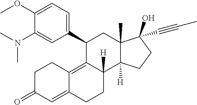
C1(OC)=CC=C(C2C3=C4C(=CC(=O)CC4)CCC3([H])C3([H])C(C)(C2)C(O)(C#CC)CC3)C=C1N(C)C
